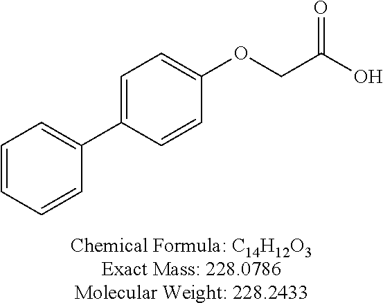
O(CC(O)=O)C1=CC=C(C2=CC=CC=C2)C=C1
